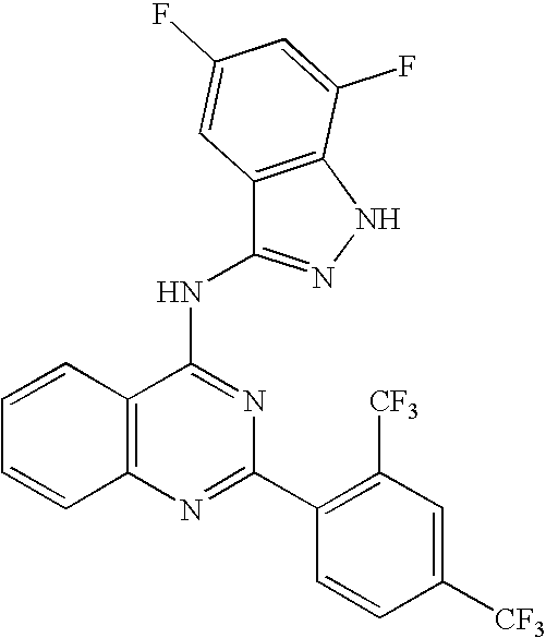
C12=C(N=C(C3=C([CF3])C=C([CF3])C=C3)N=C1NC1=NNC3=C1C=C(F)C=C3F)C=CC=C2
